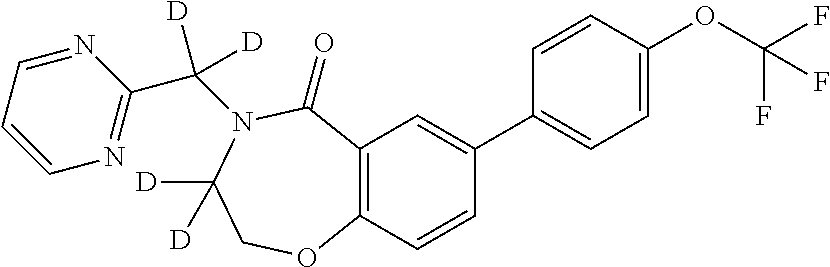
C12=C(C=CC(C3=CC=C(OC(F)(F)F)C=C3)=C1)OCC([D])([D])N(C(C1=NC=CC=N1)([D])[D])C2=O
